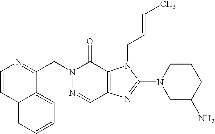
C12=CC=CC=C1C(CN1N=CC3=C(C1=O)N(CC=CC)C(N1CC(N)CCC1)=N3)=NC=C2
